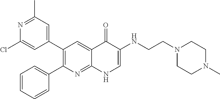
N1=C(C)C=C(C2=C(C3=CC=CC=C3)N=C3C(=C2)C(=O)C(NCCN2CCN(C)CC2)=CN3)C=C1Cl
